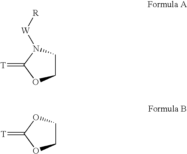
C1CN([W][R])C(=[T])O1.C1COC(=[T])O1
